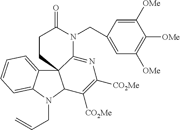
C12=CC=CC=C1N(CC=C)C1C23C(=NC([CO2Me])=C1[CO2Me])N(CC1=CC([OMe])=C([OMe])C([OMe])=C1)C(=O)CC3
